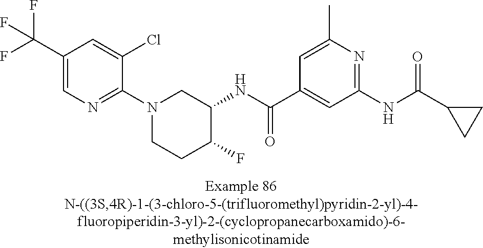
C1(C(F)(F)F)=CN=C(N2CCC(F)C(NC(C3=CC(NC(C4CC4)=O)=NC(C)=C3)=O)C2)C(Cl)=C1
